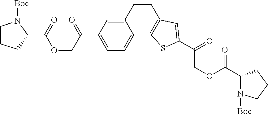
C12=C(C3=CC=C(C(COC(=O)C4N([Boc])CCC4)=O)C=C3CC1)SC(C(=O)COC(=O)C1N([Boc])CCC1)=C2
